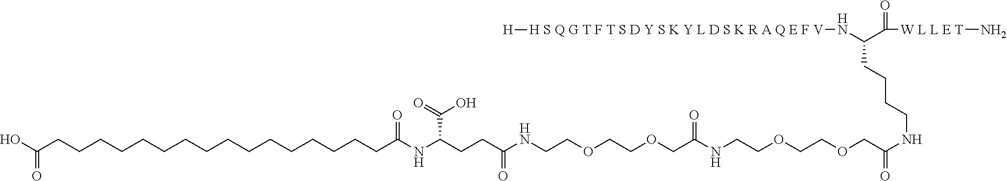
OC(CCCCCCCCCCCCCCCCC(NC(CCC(NCCOCCOCC(NCCOCCOCC(NCCCCC(N[H S Q G T F T S D Y S K Y L D S K R A Q E F V][H])C(=O)[W L L E T]N)=O)=O)=O)C(O)=O)=O)=O
